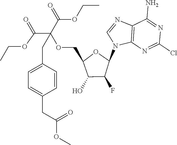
C12=C(N=C(Cl)N=C1N)N(C1OC(COC(C(=O)OCC)(C(=O)OCC)CC3=CC=C(CC(OC)=O)C=C3)C(O)C1F)C=N2
